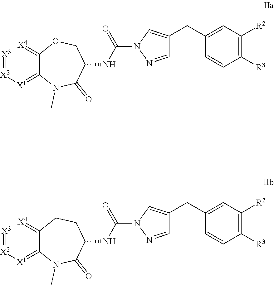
C(NC1C(=O)N(C)C(=[X1][X2]=[X3])C(=[X4])OC1)(=O)N1N=CC(CC2=CC([R2])=C([R3])C=C2)=C1.C(NC1C(=O)N(C)C(=[X1][X2]=[X3])C(=[X4])CC1)(=O)N1N=CC(CC2=CC([R2])=C([R3])C=C2)=C1
